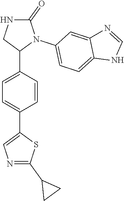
C1=C(C2N(C3=CC=C4C(=C3)N=CN4)C(=O)NC2)C=CC(C2=CN=C(C3CC3)S2)=C1
